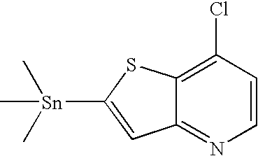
C12=NC=CC(Cl)=C1SC([Sn](C)(C)C)=C2
